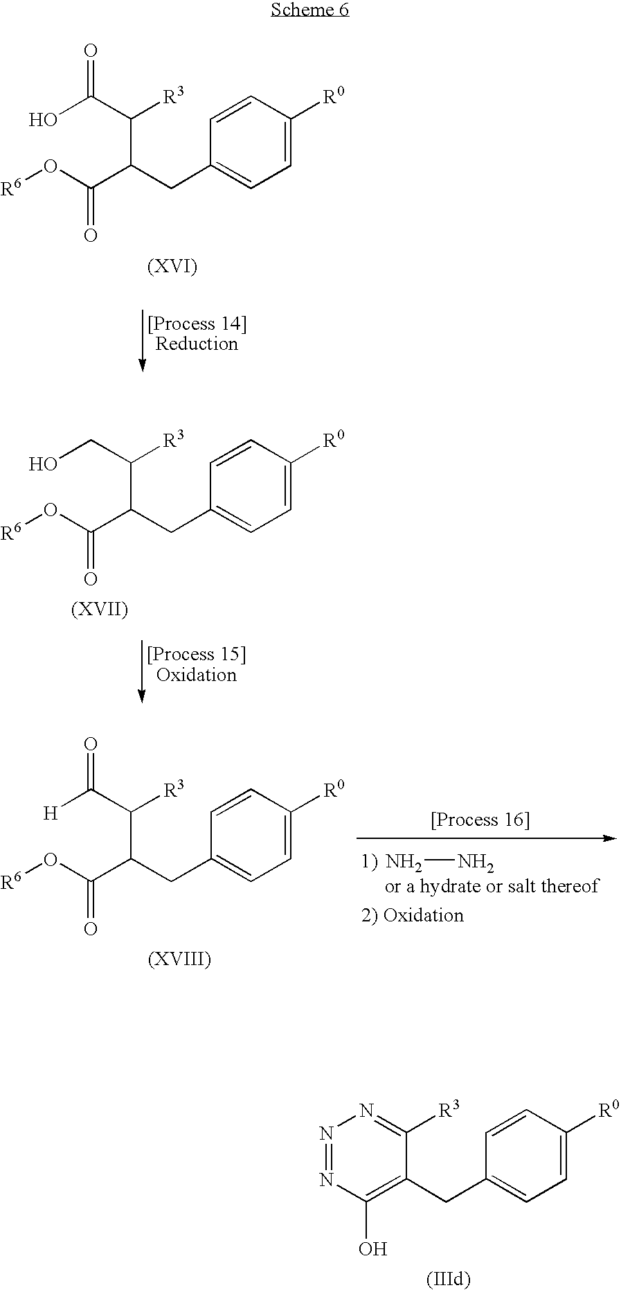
N1=NN=C([R3])C(CC2=CC=C([R0])C=C2)=C1O.C([R3])(C(C(=O)O[R6])CC1=CC=C([R0])C=C1)CO.OC(C(C(C(O[R6])=O)CC1=CC=C([R0])C=C1)[R3])=O.[R6]OC(C(CC1=CC=C([R0])C=C1)C([R3])C([H])=O)=O.NN
